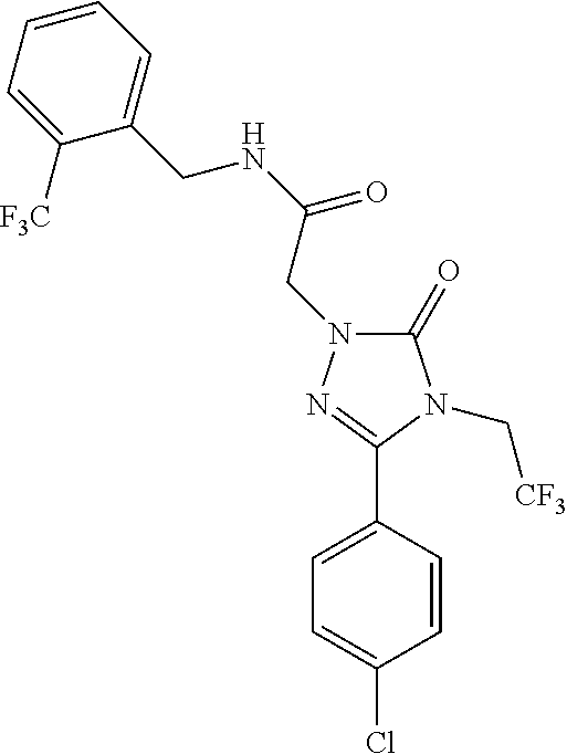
C1(=O)N(CC(NCC2=CC=CC=C2[F3C])=O)N=C(C2=CC=C(Cl)C=C2)N1C[CF3]
